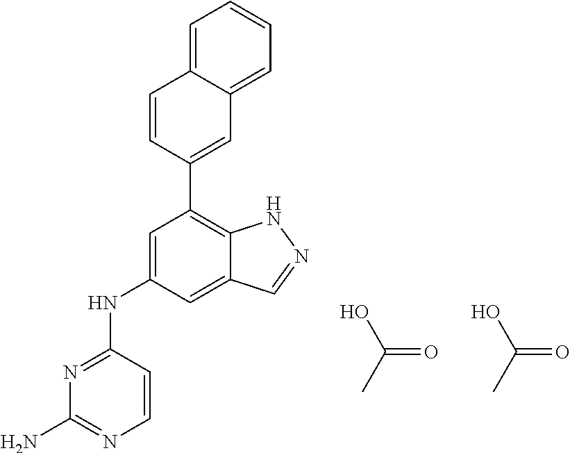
N1=C(NC2=CC(C3=CC4=CC=CC=C4C=C3)=C3C(=C2)C=NN3)C=CN=C1N.OC(=O)C.OC(=O)C
